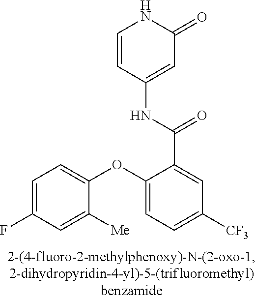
C1=CC(NC(C2=CC([CF3])=CC=C2OC2=CC=C(F)C=C2[Me])=O)=CC(=O)N1
